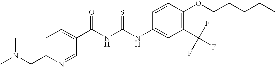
C(NC(NC1=CC(C(F)(F)F)=C(OCCCCC)C=C1)=S)(=O)C1=CC=C(CN(C)C)N=C1
